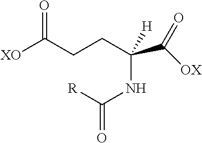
[XO]C(CCC(C([OX])=O)(NC([R])=O)[H])=O
